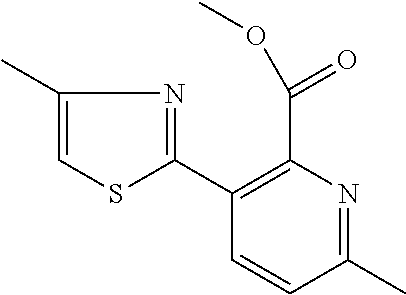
C1(C2=NC(C)=CS2)=C(C(=O)OC)N=C(C)C=C1
